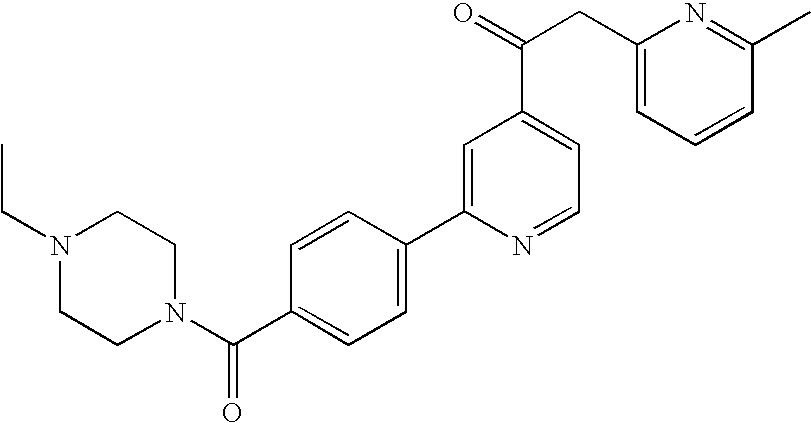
N1(C(C2=CC=C(C3=CC(C(=O)CC4=CC=CC(C)=N4)=CC=N3)C=C2)=O)CCN(CC)CC1
